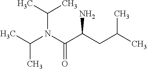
CC(N(C(C(CC(C)C)N)=O)C(C)C)C
